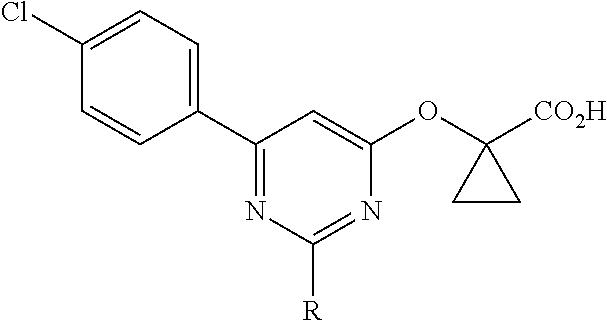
C1(Cl)=CC=C(C2=NC([R])=NC(OC3([CO2H])CC3)=C2)C=C1
